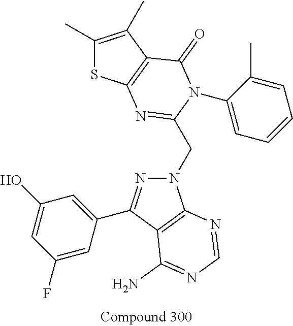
C1(C)=C(C)C2=C(S1)N=C(CN1N=C(C3=CC(O)=CC(F)=C3)C3=C1N=CN=C3N)N(C1=CC=CC=C1C)C2=O
